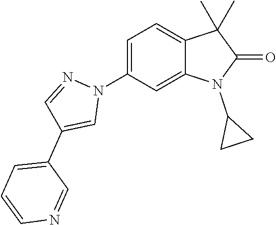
C1=C(N2N=CC(C3=CC=CN=C3)=C2)C=C2C(=C1)C(C)(C)C(=O)N2C1CC1
